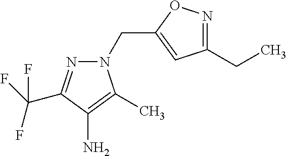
C1(CC)=NOC(CN2N=C(C(F)(F)F)C(N)=C2C)=C1
